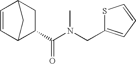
C1=CC2CC(C(N(CC3=CC=CS3)C)=O)C1C2
